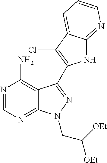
C12=C(N)N=CN=C1N(CC([OEt])[OEt])N=C2C1=C(Cl)C2=CC=CN=C2N1
